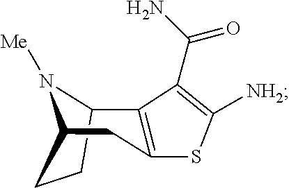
N1([Me])C2C3=C(SC([NH2])=C3C(N)=O)CC1CC2
